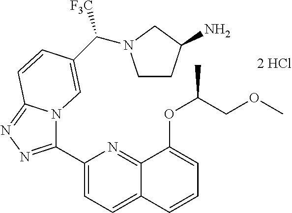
C1(C2=NN=C3N2C=C(C([F3C])N2CCC(N)C2)C=C3)=CC=C2C(=N1)C(OC(C)COC)=CC=C2
